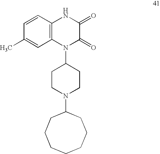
C1=CC2=C(C=C1C)N(C1CCN(C3CCCCCCC3)CC1)C(=O)C(=O)N2
